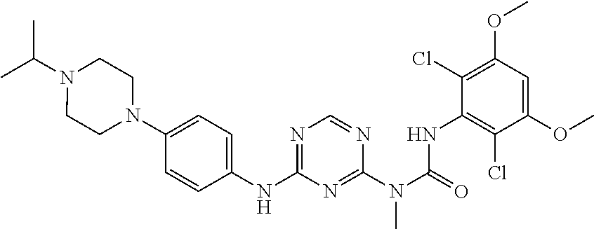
CC(N1CCN(C2=CC=C(NC3=NC=NC(N(C(=O)NC4=C(Cl)C(OC)=CC(OC)=C4Cl)C)=N3)C=C2)CC1)C
